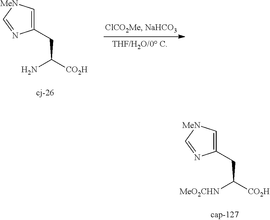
C1(CC([CO2H])[MeO2CHN])=C[MeN]C=N1.C1(CC([CO2H])N)=C[MeN]C=N1
